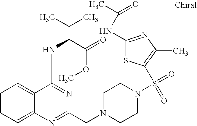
C1=CC=C2C(=C1)C(NC(C(OC)=O)C(C)C)=NC(CN1CCN(S(=O)(C3=C(C)N=C(NC(C)=O)S3)=O)CC1)=N2
